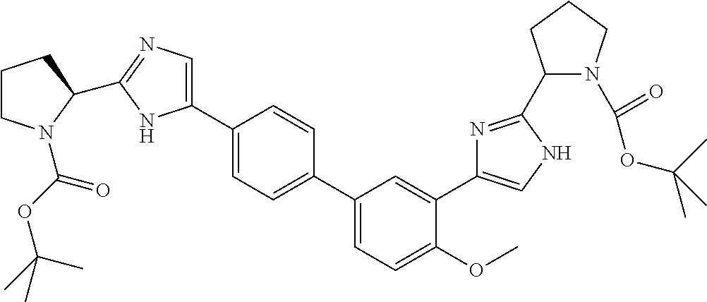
C1CN(C(OC(C)(C)C)=O)C(C2=NC=C(C3=CC=C(C4=CC=C(OC)C(C5=CNC(C6N(C(OC(C)(C)C)=O)CCC6)=N5)=C4)C=C3)N2)C1
